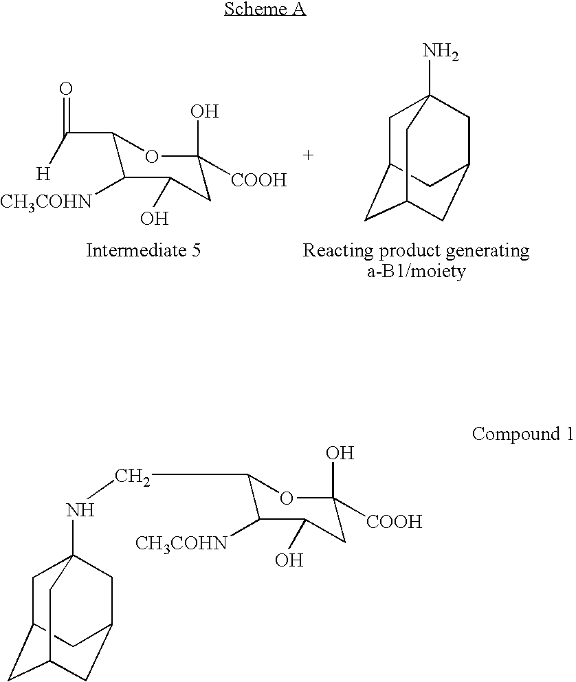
C1(C([H])=O)C([CH3COHN])C(O)CC([COOH])(O)O1.C1C2CC3CC(CC1(N)C3)C2.C1(CNC23CC4CC(CC(C2)C4)C3)C([CH3COHN])C(O)CC([COOH])(O)O1
